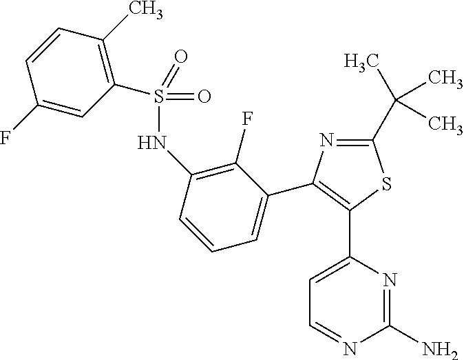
C1(F)=CC(S(=O)(=O)NC2=C(F)C(C3=C(C4=CC=NC(N)=N4)SC(C(C)(C)C)=N3)=CC=C2)=C(C)C=C1
